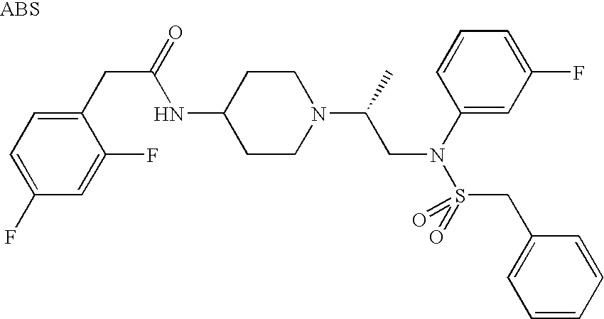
N(C1CCN(C(CN(C2=CC(F)=CC=C2)S(CC2=CC=CC=C2)(=O)=O)C)CC1)C(CC1=CC=C(F)C=C1F)=O
